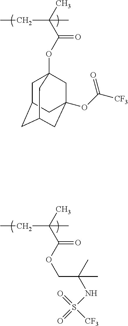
O(C(C(C)(CC)C)=O)C12CC3CC(CC(OC([CF3])=O)(C1)C3)C2.O(C(C(C)(CC)C)=O)CC(NS(=O)(=O)[CF3])(C)C
